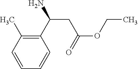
C1(C(N)CC(OCC)=O)=C(C)C=CC=C1
